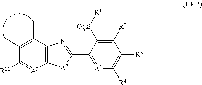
C12=C(C(C)=C(C)C([R11])=[A3]1)N=C(C1=[A1]C([R4])=C([R3])C([R2])=C1[(O)nS][R1])[A2]2
